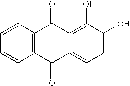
C12=C(C(=O)C3=C(O)C(O)=CC=C3C1=O)C=CC=C2
